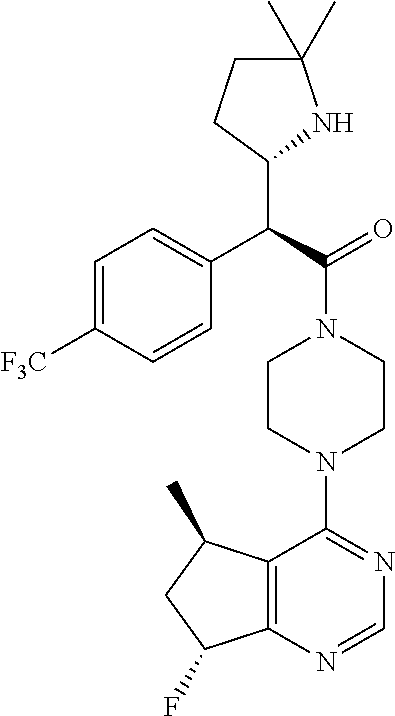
C(C(=O)N1CCN(C2=NC=NC3=C2C(C)CC3F)CC1)(C1NC(C)(C)CC1)C1=CC=C([F3C])C=C1
